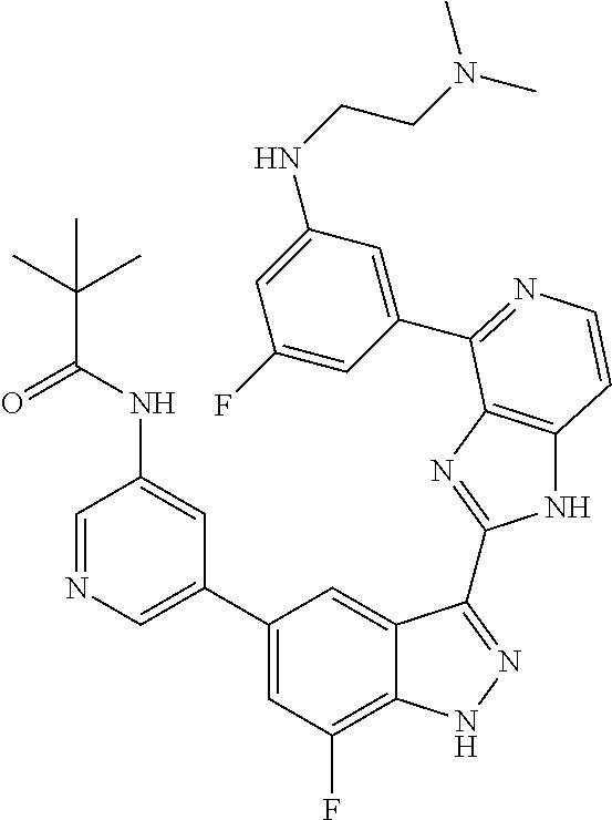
C1=C(C2=CC(F)=C3C(=C2)C(C2=NC4=C(N2)C=CN=C4C2=CC(NCCN(C)C)=CC(F)=C2)=NN3)C=C(NC(=O)C(C)(C)C)C=N1
